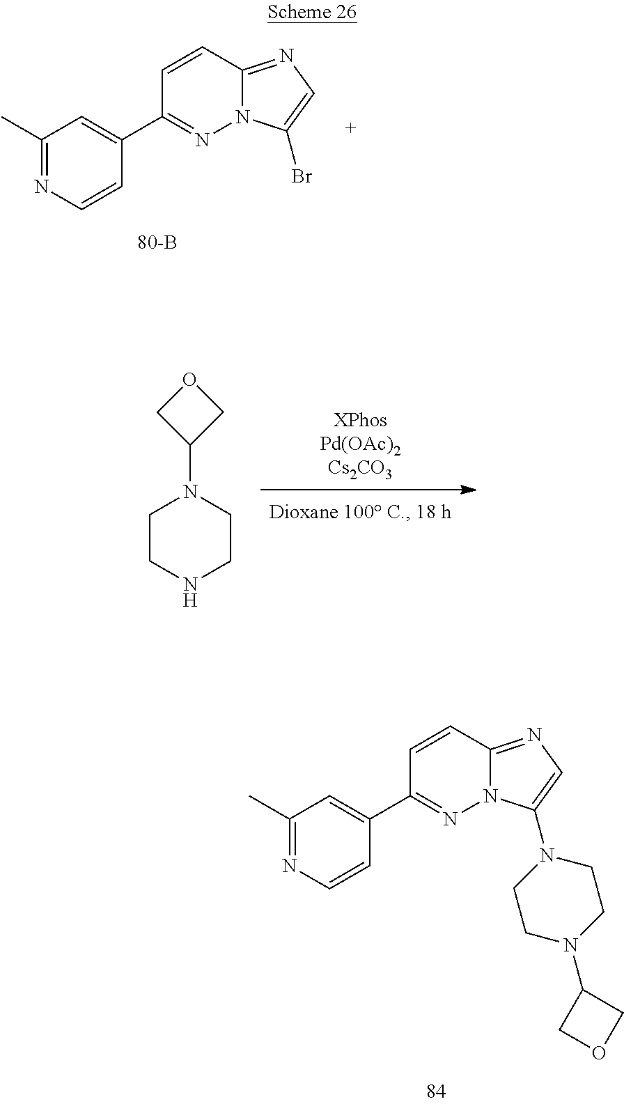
C1(C)=NC=CC(C2=NN3C(=NC=C3N3CCN(C4COC4)CC3)C=C2)=C1.C1(C)=NC=CC(C2=NN3C(=NC=C3Br)C=C2)=C1.C1CNCCN1C1COC1
